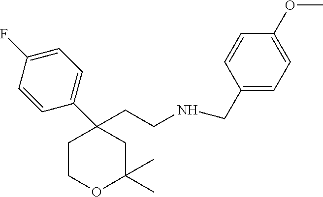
C1COC(C)(C)CC1(C1=CC=C(F)C=C1)CCNCC1=CC=C(OC)C=C1
